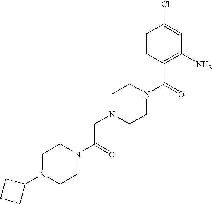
C1=CC(C(=O)N2CCN(CC(N3CCN(C4CCC4)CC3)=O)CC2)=C(N)C=C1Cl
